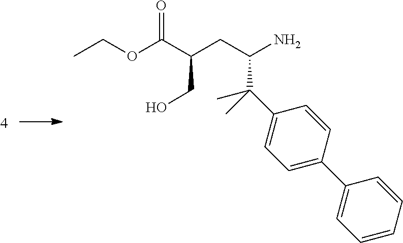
C(CC(C(C1=CC=C(C2=CC=CC=C2)C=C1)(C)C)N)(C(OCC)=O)CO
